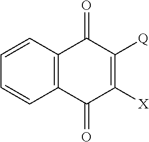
C12=C(C=CC=C1)C(=O)C([Q])=C([X])C2=O
